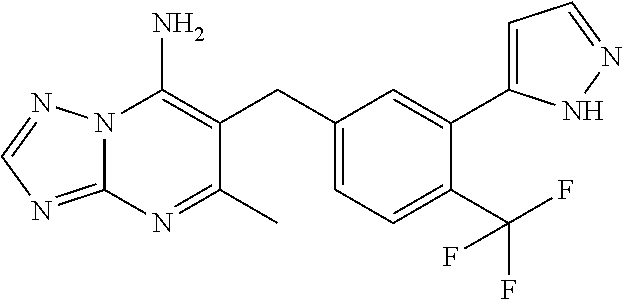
N12C(=NC=N1)N=C(C)C(CC1=CC=C(C(F)(F)F)C(C3=CC=NN3)=C1)=C2N
